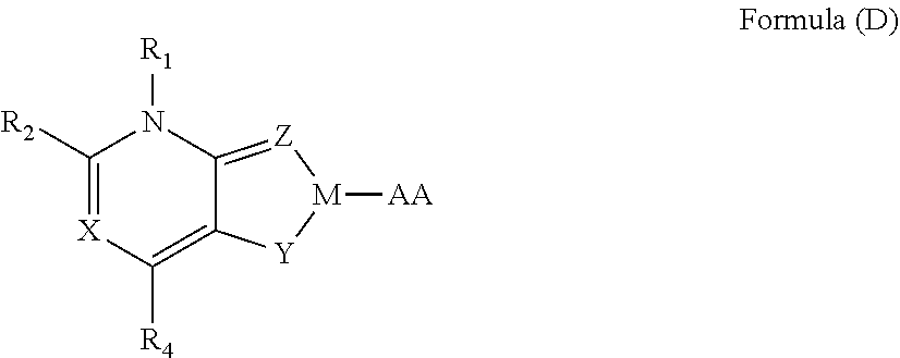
C1([R2])=[X]C([R4])=C2C(=[Z][M]([AA])[Y]2)N1[R1]
